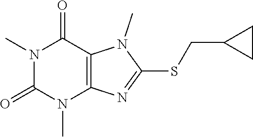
N1(C)C(=O)N(C)C2=C(C1=O)N(C)C(SCC1CC1)=N2
